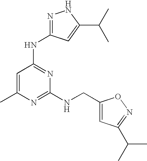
C1=C(C)N=C(NCC2=CC(C(C)C)=NO2)N=C1NC1=NNC(C(C)C)=C1
